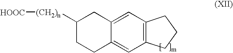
C1([(CH2)n][HOOC])CCC2=CC3=C(C=C2C1)CCC3
